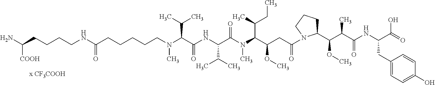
N(C(C(NC(C(N(C(C(CC(=O)N1C(C(C(C(NC(C(=O)O)CC2=CC=C(O)C=C2)=O)C)OC)CCC1)OC)C(C)CC)C)=O)C(C)C)=O)C(C)C)(C)CCCCCC(NCCCCC([COOH])N)=O
